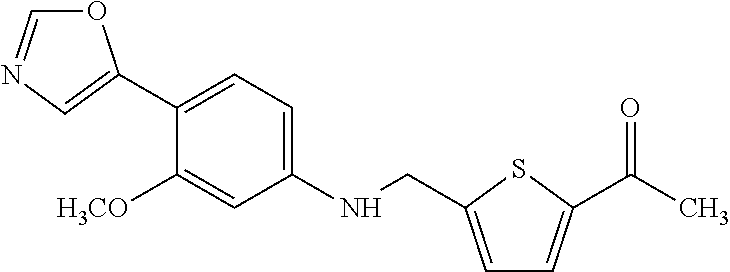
O1C=NC=C1C1=CC=C(NCC2=CC=C(C(C)=O)S2)C=C1[H3CO]
